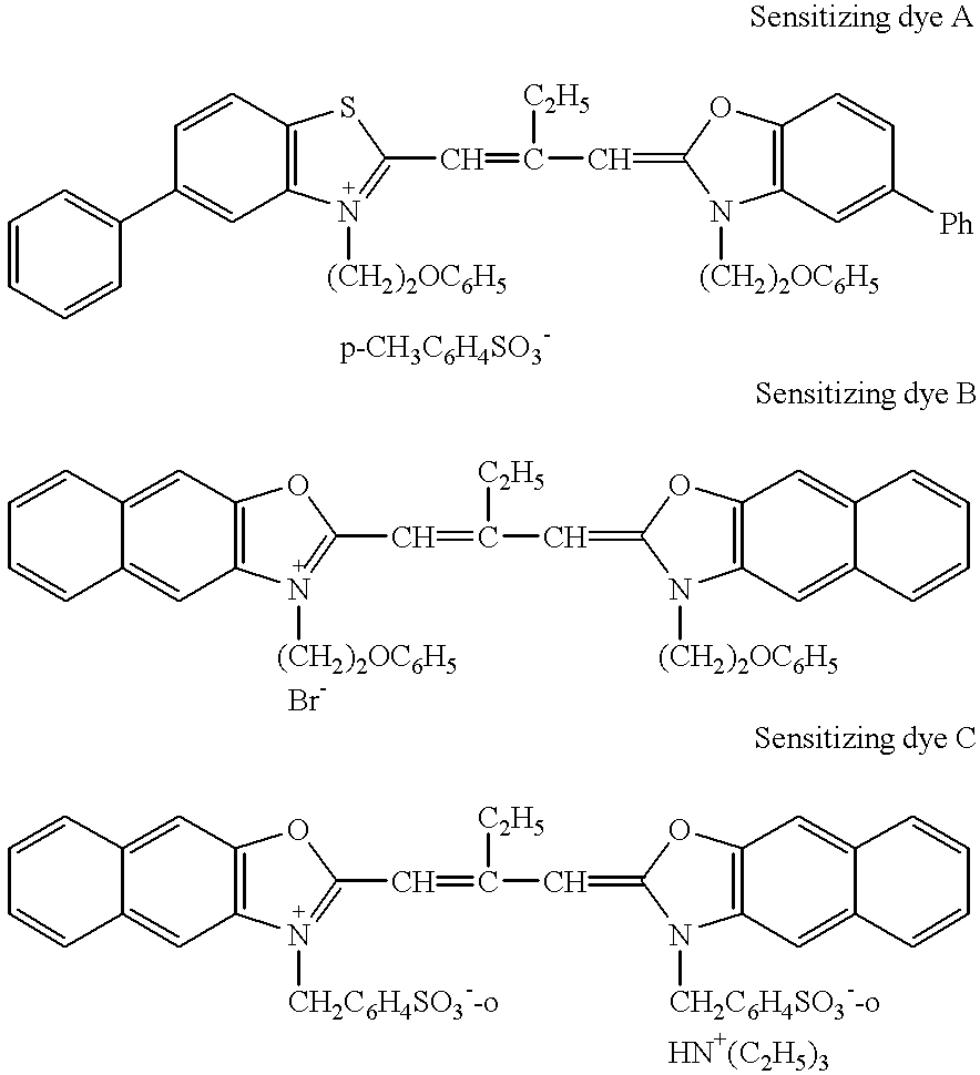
C1=CC=CC(C2=CC3=C(C=C2)SC(C=C(C=C2N([(CH2)2OC6H5])C4=C(C=CC([Ph])=C4)O2)[C2H5])=N3[(CH2)2OC6H5])=C1.[p-CH3C6H4SO3-].C12=CC3=C(C=C1C=CC=C2)OC(C=C(C=C1N([(CH2)2OC6H5])C2=C(C=C4C(=C2)C=CC=C4)O1)[C2H5])=N3[(CH2)2OC6H5].[Br-].C12=CC3=C(C=C1C=CC=C2)OC(C=C(C=C1N([CH2C6H4SO3--o])C2=C(C=C4C(=C2)C=CC=C4)O1)[C2H5])=N3[CH2C6H4SO3--o].[HN+(C2H5)3]
